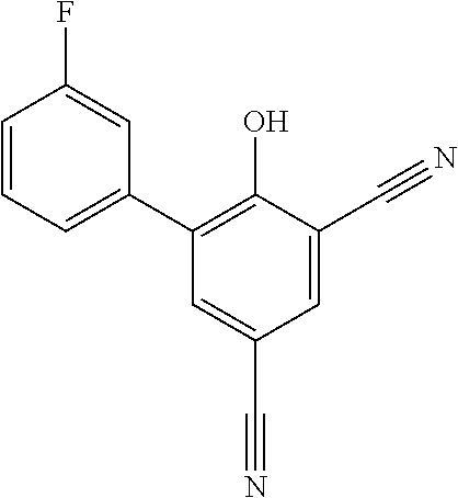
C1=C(C#N)C(O)=C(C2=CC=CC(F)=C2)C=C1C#N
